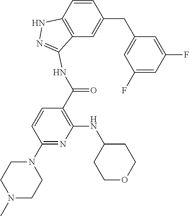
C1=CC2=C(C=C1CC1=CC(F)=CC(F)=C1)C(NC(=O)C1=C(NC3CCOCC3)N=C(N3CCN(C)CC3)C=C1)=NN2
